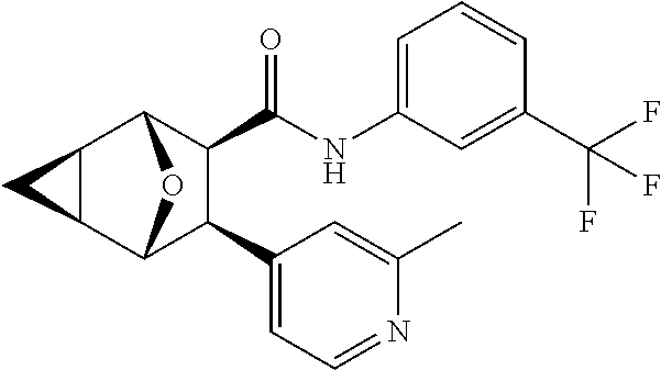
C1(C(F)(F)F)=CC(NC(C2C(C3=CC=NC(C)=C3)C3OC2C2C3C2)=O)=CC=C1
